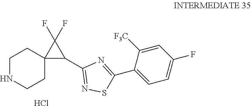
C1NCCC2(C1)C(C1=NSC(C3=CC=C(F)C=C3[F3C])=N1)C2(F)F.Cl
